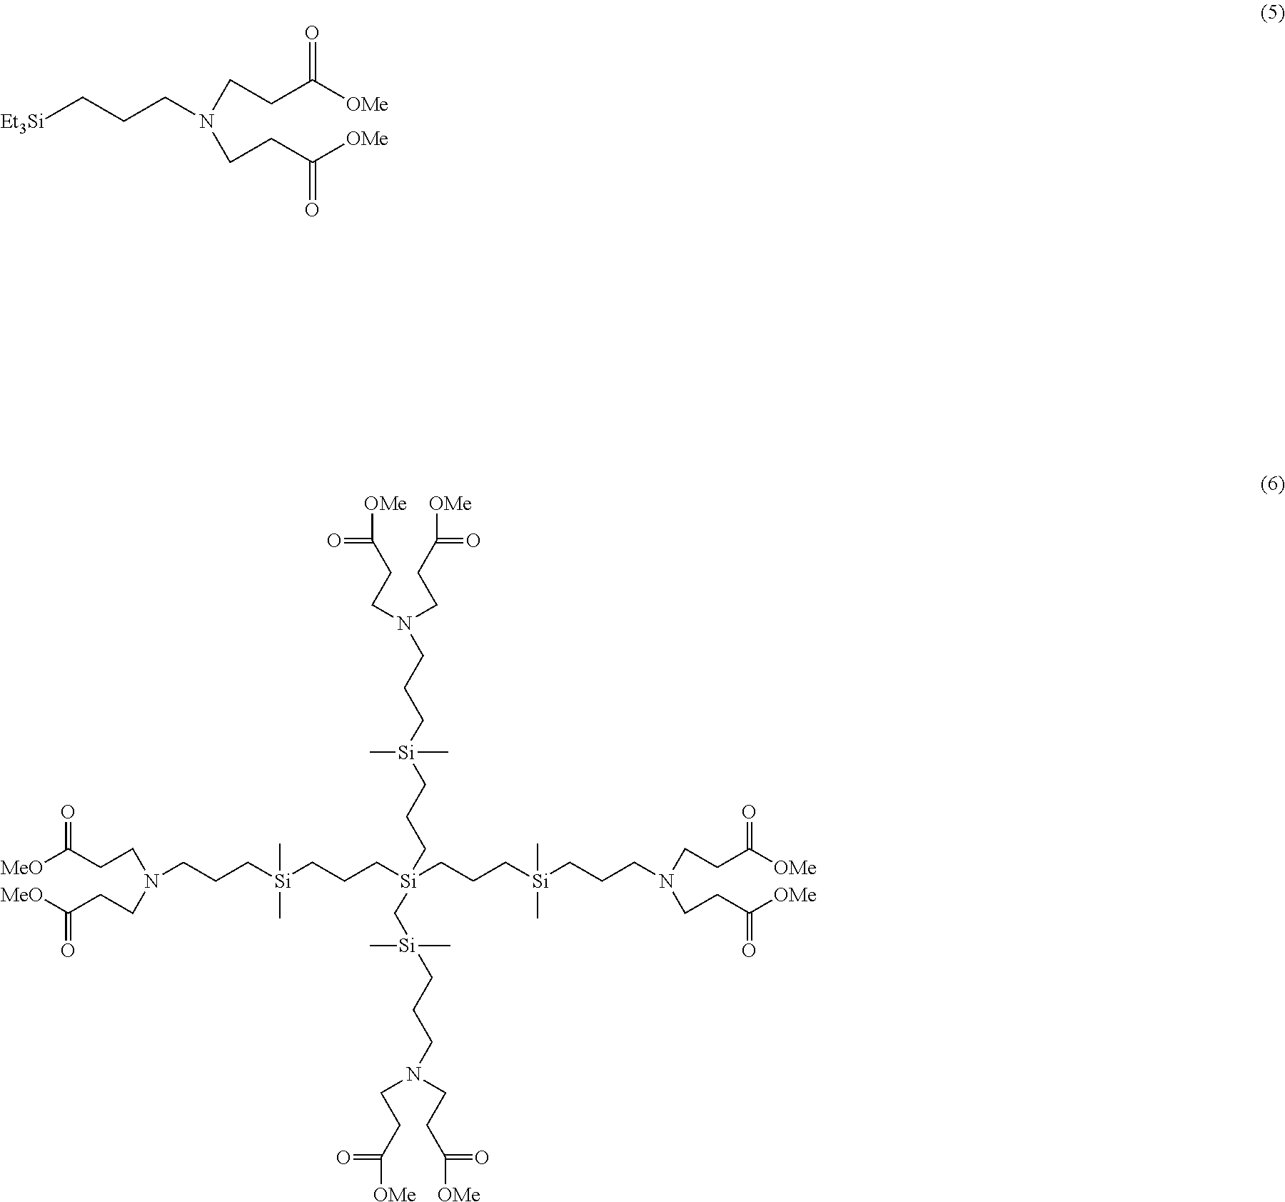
N(CCC([OMe])=O)(CCC([OMe])=O)CCC[Et3Si].C(CC[Si](CCC[Si](CCC[Si](CCCN(CCC([OMe])=O)CCC([OMe])=O)(C)C)(C[Si](C)(C)CCCN(CCC([OMe])=O)CCC([OMe])=O)CCC[Si](C)(C)CCCN(CCC([OMe])=O)CCC([OMe])=O)(C)C)N(CCC([MeO])=O)CCC([MeO])=O
